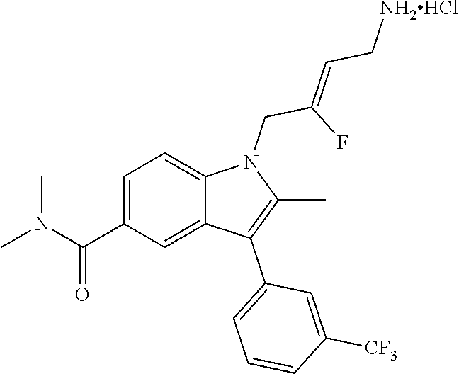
C1=C(C(=O)N(C)C)C=C2C(=C1)N(CC(F)=CC[NH2HCl])C(C)=C2C1=CC=CC([CF3])=C1
